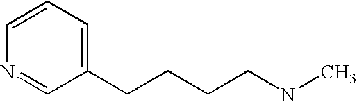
C1(CCCCNC)=CC=CN=C1
